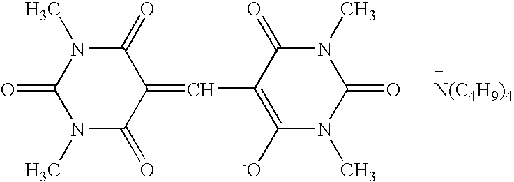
C1(=CC2=C([-O])N(C)C(=O)N(C)C2=O)C(=O)N(C)C(=O)N(C)C1=O.[N(C4H9)4]
